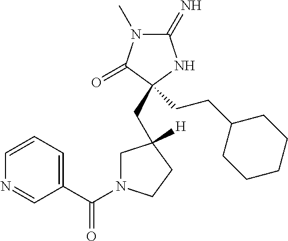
C1(=N)N(C)C(=O)C(CCC2CCCCC2)(CC2([H])CN(C(C3=CC=CN=C3)=O)CC2)N1
